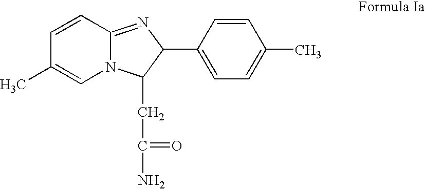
C1=CC2=NC(C3=CC=C(C)C=C3)C(CC(=O)N)N2C=C1C
